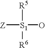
[Z][S1](O)([R6])[R5]
